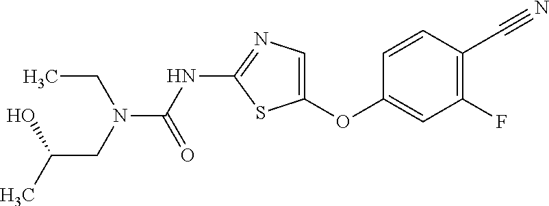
O(C1=CN=C(NC(=O)N(CC)CC(O)C)S1)C1=CC(F)=C(C#N)C=C1
